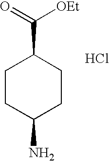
C1CC(N)CCC1C(=O)[OEt].Cl
